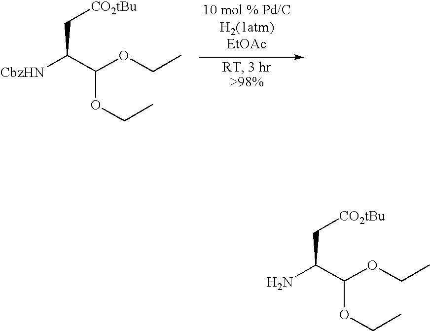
NC(C(OCC)OCC)C[CO2tBu].[CbzHN]C(C(OCC)OCC)C[CO2tBu]
